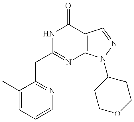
C1(C)=CC=CN=C1CC1=NC2=C(C(=O)N1)C=NN2C1CCOCC1
